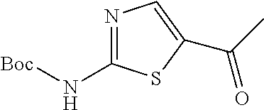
N1=C(N[Boc])SC(C(=O)C)=C1
